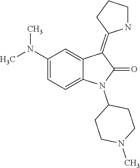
N1(C)CCC(N2C(=O)C(=C3CCCN3)C3=CC(N(C)C)=CC=C23)CC1
